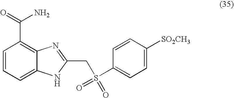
C1=CC=C2C(=C1C(=O)N)N=C(CS(=O)(=O)C1=CC=C([SO2CH3])C=C1)[N H]2
